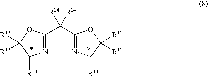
C1(C(C2=NC([R13])C([R12])([R12])O2)([R14])[R14])=NC([R13])C([R12])([R12])O1
